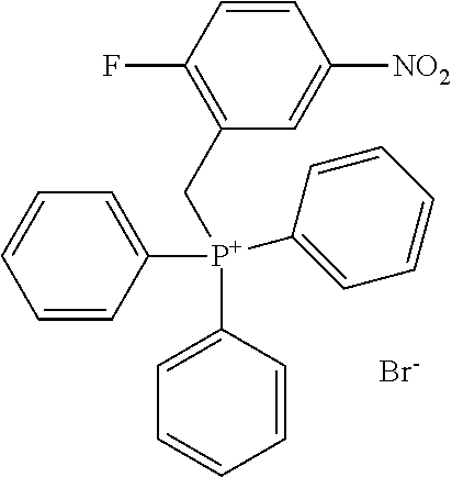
[Br-].C1([P+](C2=CC=CC=C2)(CC2=C(F)C=CC([NO2])=C2)C2=CC=CC=C2)=CC=CC=C1
